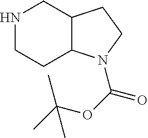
N1CCC2C(C1)CCN2C(=O)OC(C)(C)C
